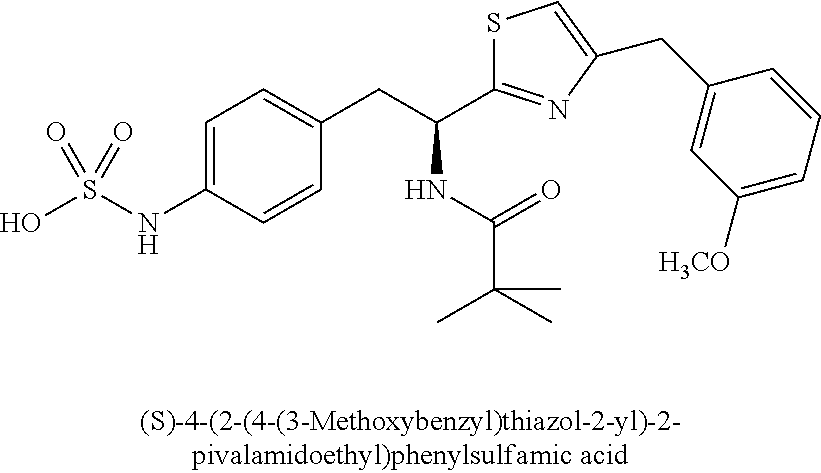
OS(NC1=CC=C(CC(C2=NC(CC3=CC([H3CO])=CC=C3)=CS2)NC(C(C)(C)C)=O)C=C1)(=O)=O
